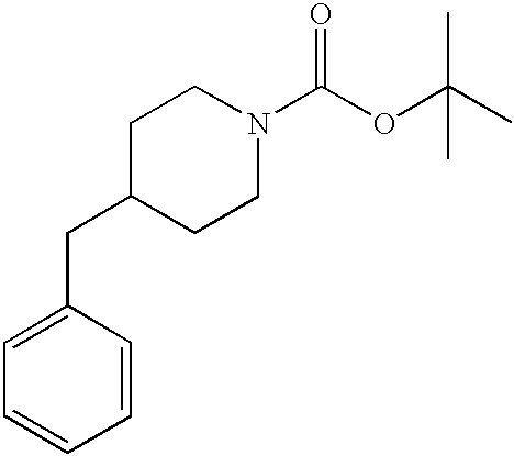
C1=CC(CC2CCN(C(OC(C)(C)C)=O)CC2)=CC=C1
